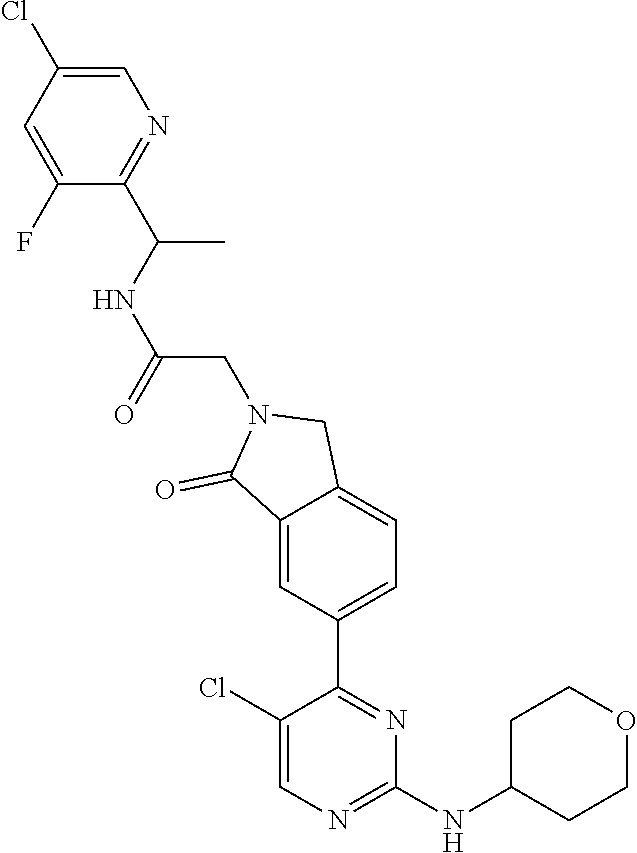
C1(Cl)=CN=C(NC2CCOCC2)N=C1C1=CC=C2C(=C1)C(=O)N(CC(NC(C1=NC=C(Cl)C=C1F)C)=O)C2
